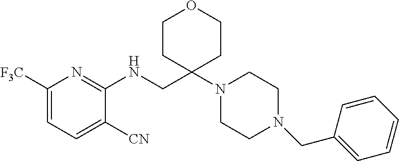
C1([F3C])=CC=C([CN])C(NCC2(N3CCN(CC4=CC=CC=C4)CC3)CCOCC2)=N1
